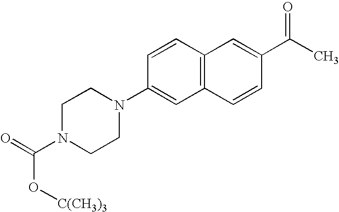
C1(N2CCN(C(O[C(CH3)3])=O)CC2)=CC2=C(C=C1)C=C(C(C)=O)C=C2
